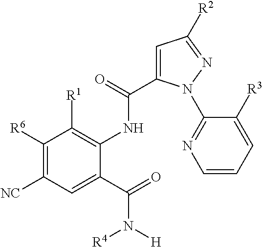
C1([NC])=C([R6])C([R1])=C(NC(C2=CC([R2])=NN2C2=NC=CC=C2[R3])=O)C(C(N([R4])[H])=O)=C1
